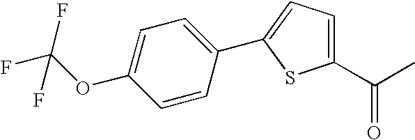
C1=CC(C2=CC=C(C(C)=O)S2)=CC=C1OC(F)(F)F
